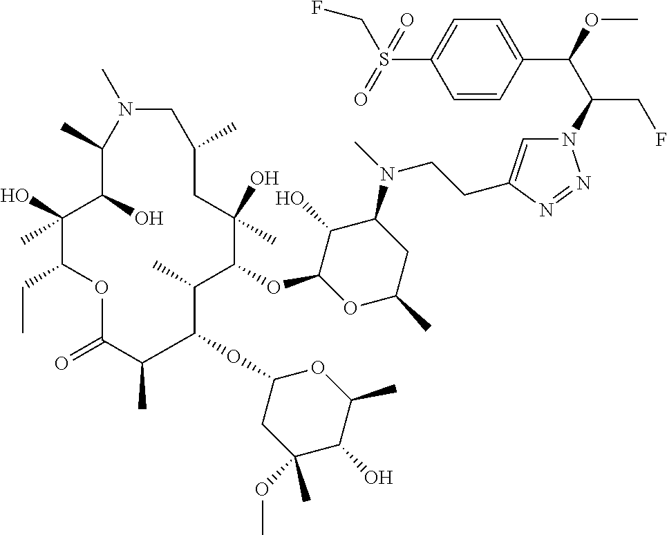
N1=NN(C(C(C2=CC=C(S(=O)(CF)=O)C=C2)OC)CF)C=C1CCN(C1C(O)C(OC2C(C)C(OC3CC(OC)(C)C(O)C(C)O3)C(C)C(=O)OC(CC)C(O)(C)C(O)C(C)N(C)CC(C)CC2(O)C)OC(C)C1)C
